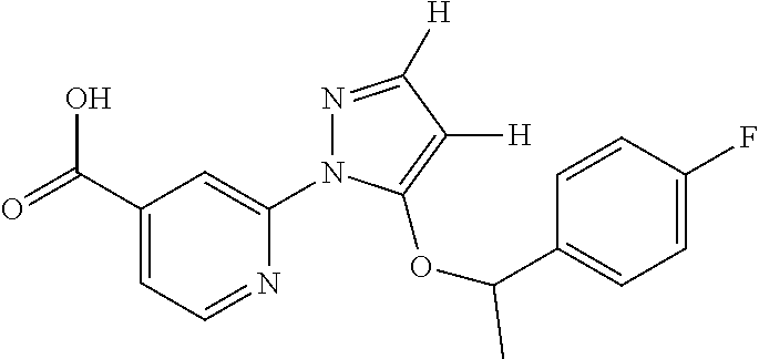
C1(C(=O)O)=CC=NC(N2N=C([H])C([H])=C2OC(C2=CC=C(F)C=C2)C)=C1
